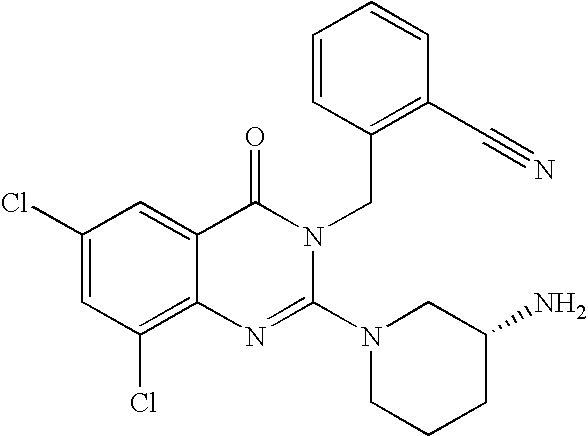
C12=C(Cl)C=C(Cl)C=C1C(=O)N(CC1=C(C#N)C=CC=C1)C(N1CCCC(N)C1)=N2
